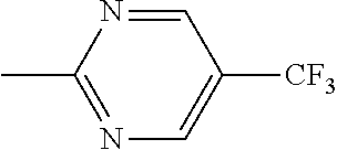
C1=NC(C)=NC=C1[CF3]
